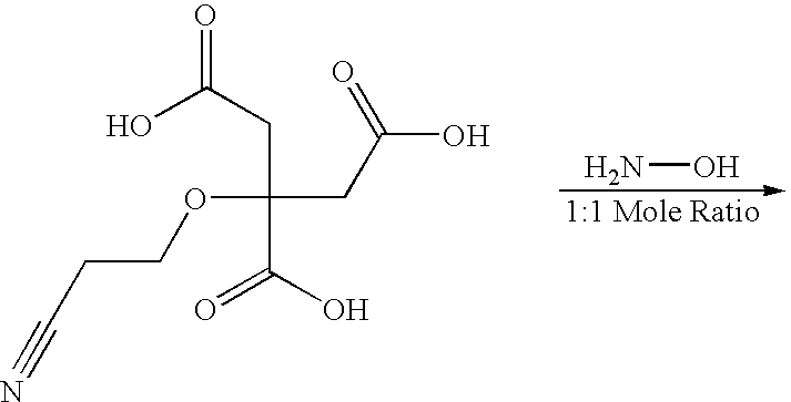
N#CCCOC(CC(O)=O)(CC(=O)O)C(O)=O.NO
